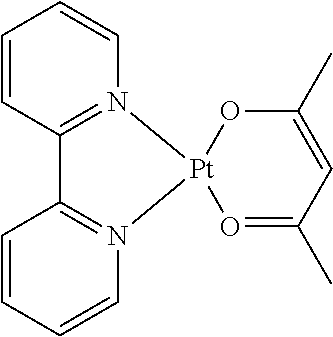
C1=CC2=N(C=C1)[Pt]1(N3=C2C=CC=C3)O=C(C)C=C(C)O1
